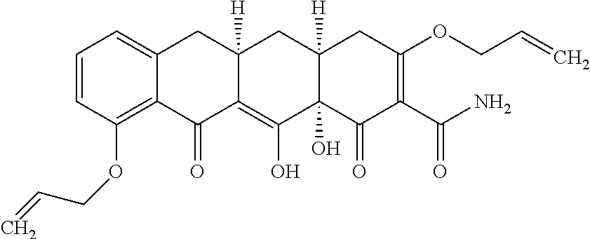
C1=CC(OCC=C)=C2C(=C1)CC1([H])C(=C(O)C3(O)C([H])(C1)CC(OCC=C)=C(C(N)=O)C3=O)C2=O
